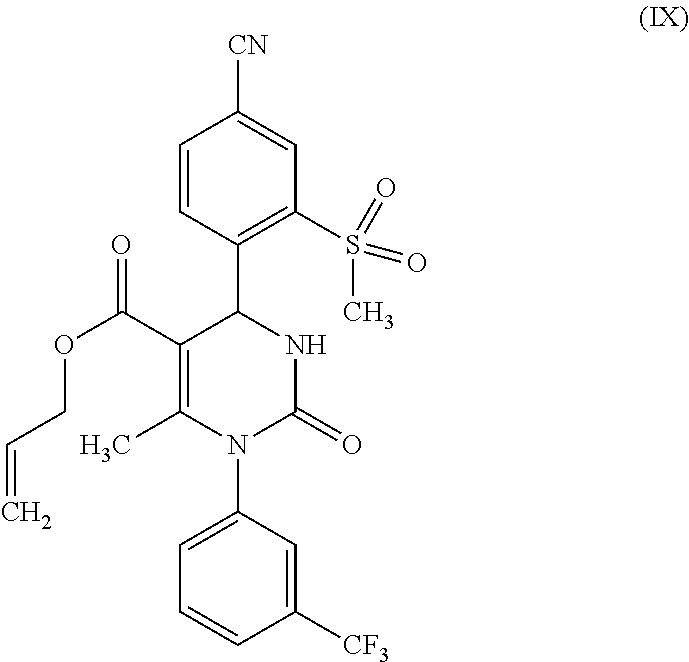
C1=CC(C2C(C(OCC=C)=O)=C(C)N(C3=CC=CC([CF3])=C3)C(=O)N2)=C(S(C)(=O)=O)C=C1[CN]
